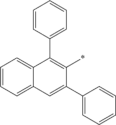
C1=CC=C2C(=C1)C=C(C1=CC=CC=C1)C(*)=C2C1=CC=CC=C1
